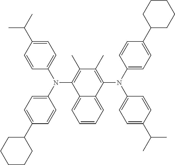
C12=CC=CC=C1C(N(C1=CC=C(C3CCCCC3)C=C1)C1=CC=C(C(C)C)C=C1)=C(C)C(C)=C2N(C1=CC=C(C2CCCCC2)C=C1)C1=CC=C(C(C)C)C=C1
